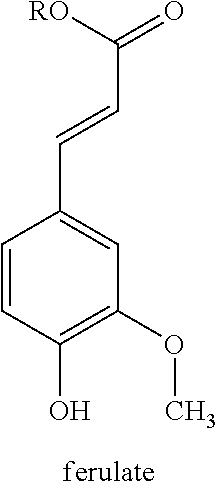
C1=CC(O)=C(OC)C=C1C=CC(=O)[RO]
